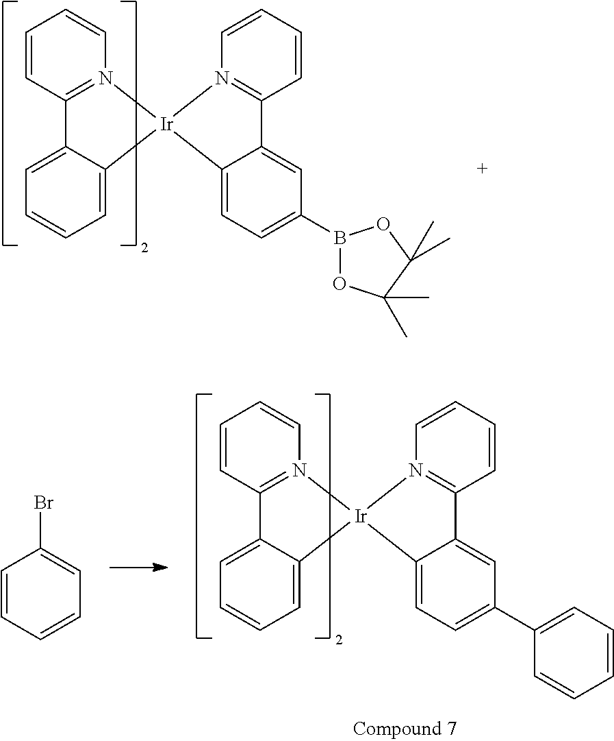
C1=CC=C2C(=C1)C1=N(C=CC=C1)[Ir]21C2=CC=C(B3OC(C)(C)C(C)(C)O3)C=C2C2=N1C=CC=C2.C1=CC=C2C(=C1)C1=N(C=CC=C1)[Ir]21C2=CC=C(C3=CC=CC=C3)C=C2C2=N1C=CC=C2.C1=CC=CC=C1Br
